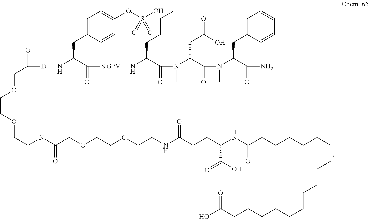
C1=C(CC(N[D]C(COCCOCCNC(COCCOCCNC(CCC(NC(CCCCCCCCCCCCCCCCC(O)=O)=O)C(=O)O)=O)=O)=O)C([S G W]NC(C(N(C(C(N(C(C(N)=O)CC2=CC=CC=C2)C)=O)CC(O)=O)C)=O)CCCC)=O)C=CC(OS(O)(=O)=O)=C1
